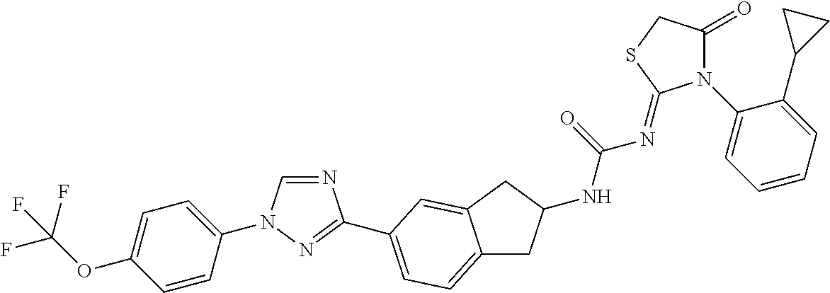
C1=CC(N2C=NC(C3=CC=C4CC(NC(=O)N=C5N(C6=CC=CC=C6C6CC6)C(=O)CS5)CC4=C3)=N2)=CC=C1OC(F)(F)F
